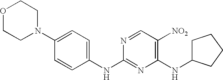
C1(NC2=CC=C(N3CCOCC3)C=C2)=NC(NC2CCCC2)=C([NO2])C=N1
